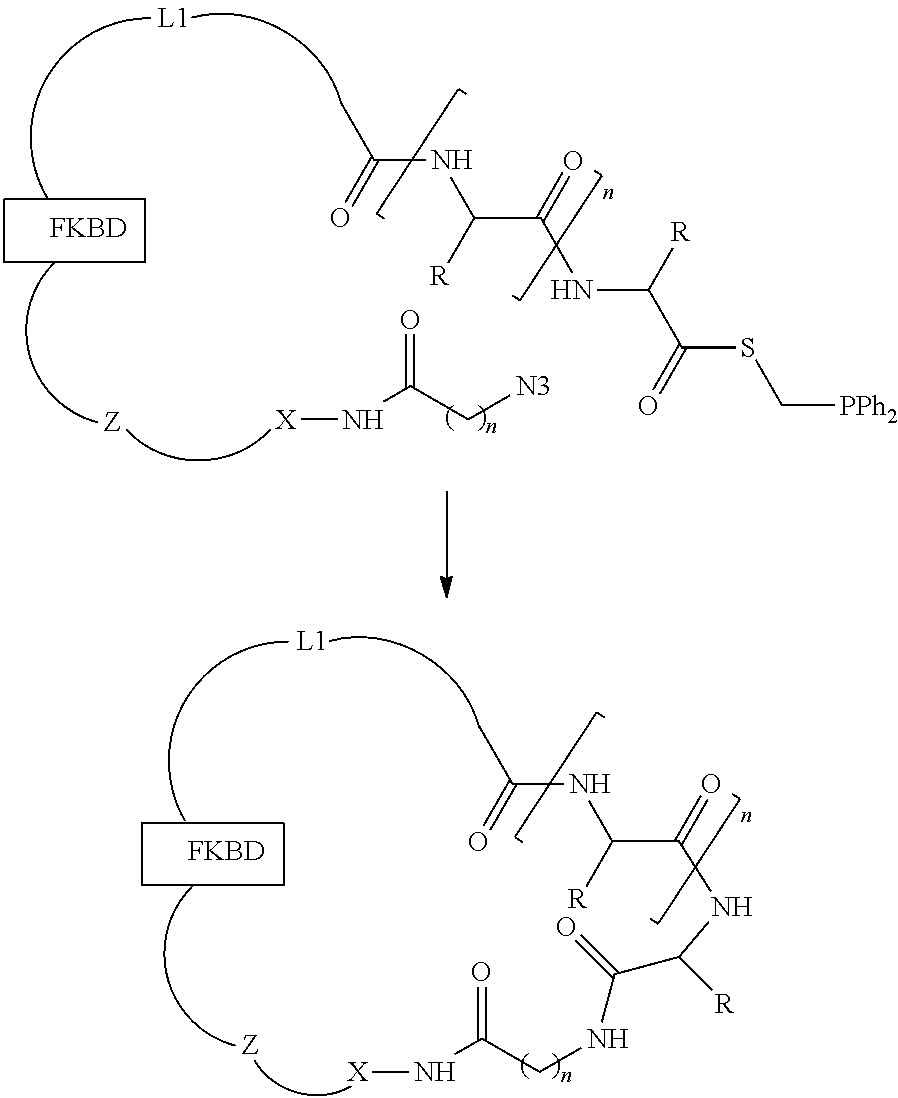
[FKBD].[X]NC(C[N3])=O.CC(=O)NC(C(=O)NC(C(=O)SC[PPh2])[R])[R].CC(=O)NC(C(=O)NC(C(NCC(=O)N[X])=O)[R])[R].[FKBD]
